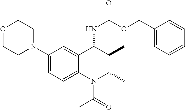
C1(N2CCOCC2)=CC=C2C(=C1)C(NC(=O)OCC1=CC=CC=C1)C(C)C(C)N2C(=O)C
